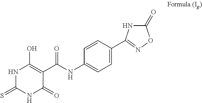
N1C(=S)NC(=O)C(C(=O)NC2=CC=C(C3=NOC(=O)N3)C=C2)=C1O
